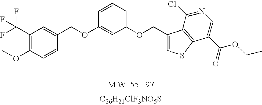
[C26H21ClF3NO5S].O(CC1=CSC2=C1C(Cl)=NC=C2C(=O)OCC)C1=CC=CC(OCC2=CC(C(F)(F)F)=C(OC)C=C2)=C1
